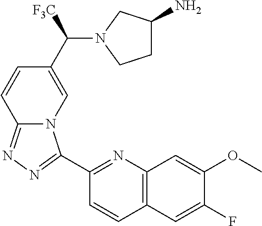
C1(C2=NN=C3N2C=C(C(N2CCC(N)C2)[F3C])C=C3)=NC2=C(C=C1)C=C(F)C(OC)=C2
